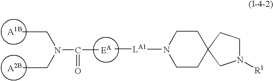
[A2B].[EA].CCN(CC)C(C)=O.[LA1](C)N1CCC2(CC1)CCN([R1])C2
